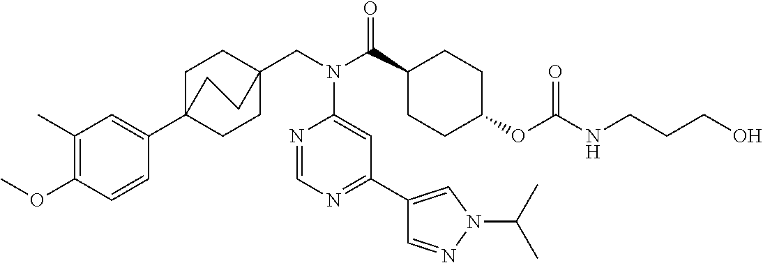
C1(C)=C(OC)C=CC(C23CCC(CN(C(C4CCC(OC(NCCCO)=O)CC4)=O)C4=CC(C5=CN(C(C)C)N=C5)=NC=N4)(CC2)CC3)=C1
